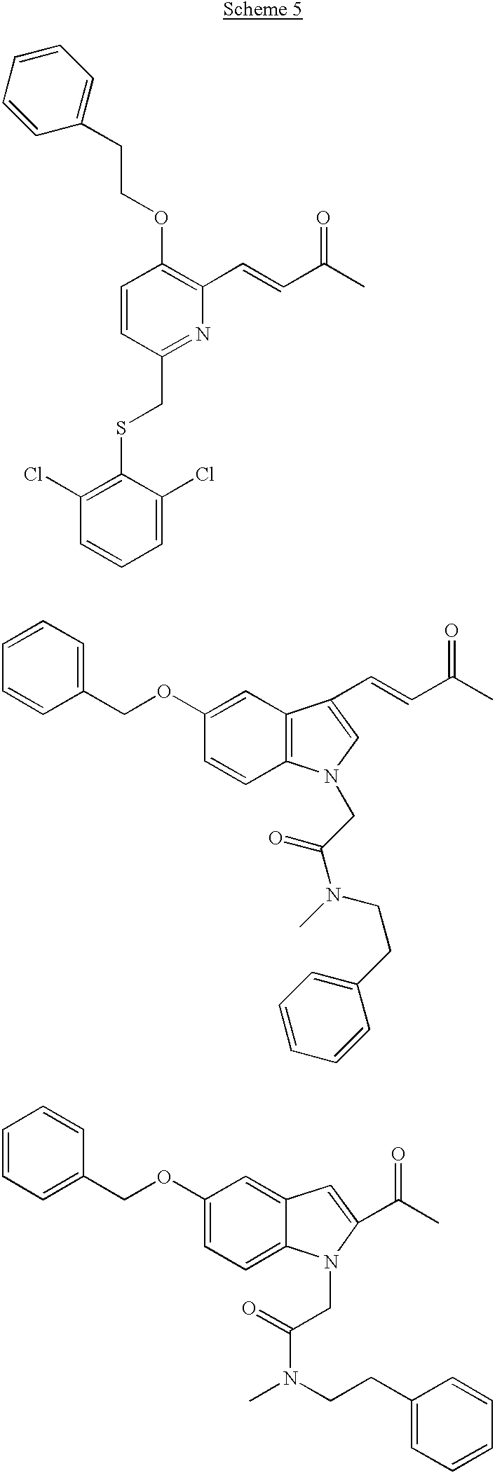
C1(OCCC2=CC=CC=C2)=C(C=CC(C)=O)N=C(CSC2=C(Cl)C=CC=C2Cl)C=C1.C12=C(C=C(OCC3=CC=CC=C3)C=C1)C(C=CC(C)=O)=CN2CC(N(C)CCC1=CC=CC=C1)=O.C12=CC=C(OCC3=CC=CC=C3)C=C1C=C(C(C)=O)N2CC(=O)N(CCC1=CC=CC=C1)C
